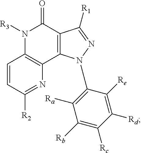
C1=CC([R2])=NC2=C1N([R3])C(=O)C1=C2N(C2=C([Ra])C([Rb])=C([Rc])C([Rd])=C2[Re])N=C1[R1]
